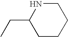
C1CCCNC1CC
